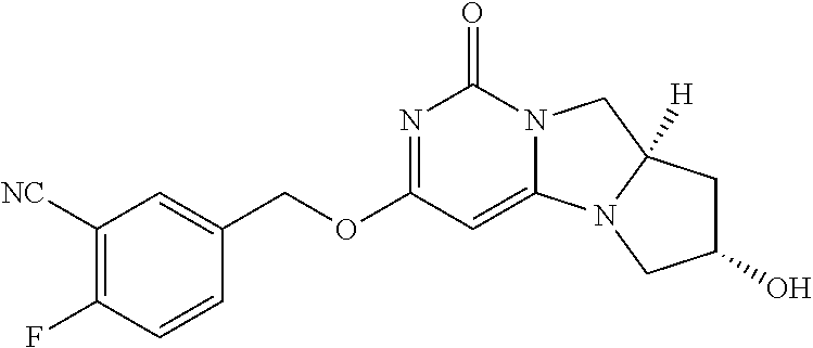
C1([NC])=C(F)C=CC(COC2=NC(=O)N3C(=C2)N2C([H])(C3)CC(O)C2)=C1
